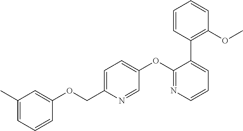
C1(C)=CC=CC(OCC2=CC=C(OC3=NC=CC=C3C3=C(OC)C=CC=C3)C=N2)=C1
